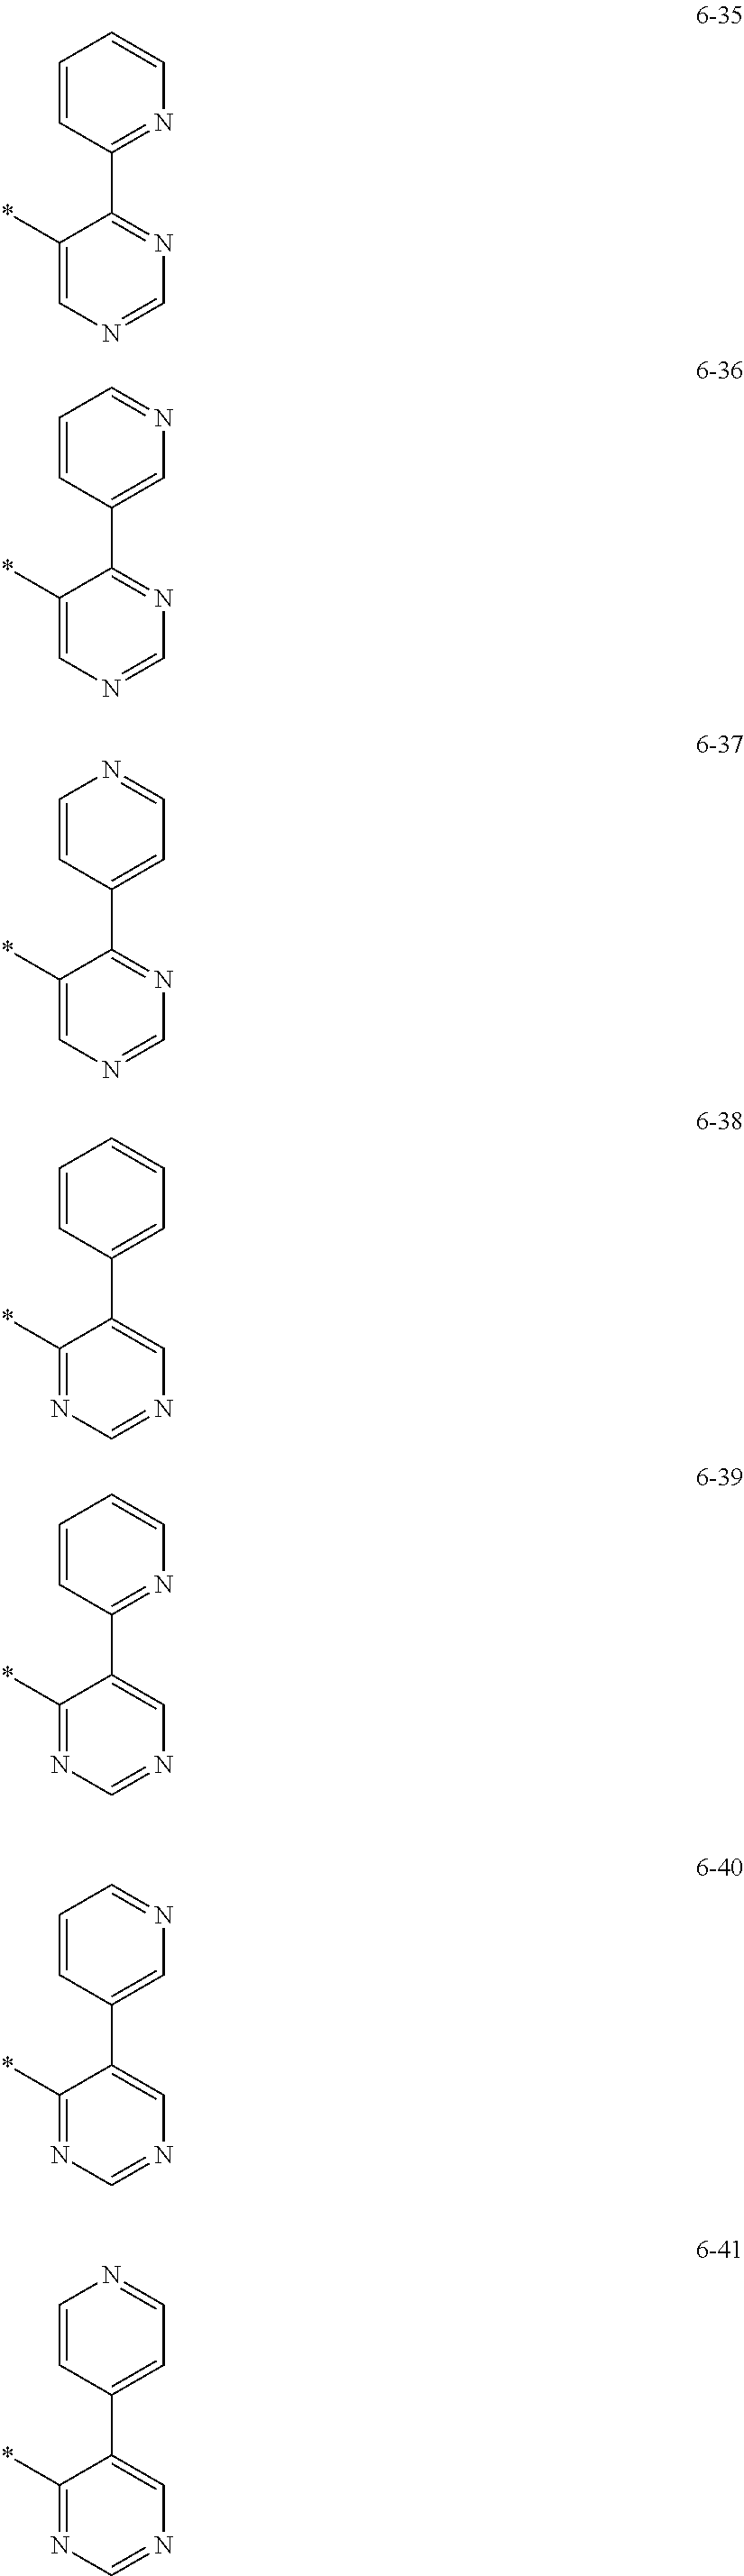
C1=CC(C2=NC=NC=C2*)=NC=C1.C1=CC(C2=NC=NC=C2*)=CN=C1.C1=CC(C2=NC=NC=C2*)=CC=N1.C1=CC(C2=CN=CN=C2*)=CC=C1.C1=CC(C2=CN=CN=C2*)=NC=C1.C1=CC(C2=CN=CN=C2*)=CN=C1.C1=CC(C2=CN=CN=C2*)=CC=N1
